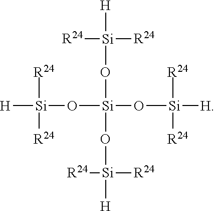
[H][Si](O[Si](O[Si]([H])([R24])[R24])(O[Si]([H])([R24])[R24])O[Si]([H])([R24])[R24])([R24])[R24]
